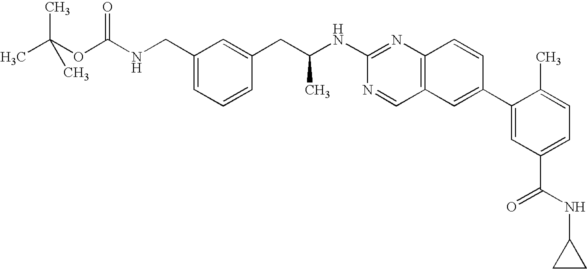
C1(CNC(OC(C)(C)C)=O)=CC=CC(CC(NC2=NC3=C(C=N2)C=C(C2=CC(C(NC4CC4)=O)=CC=C2C)C=C3)C)=C1
